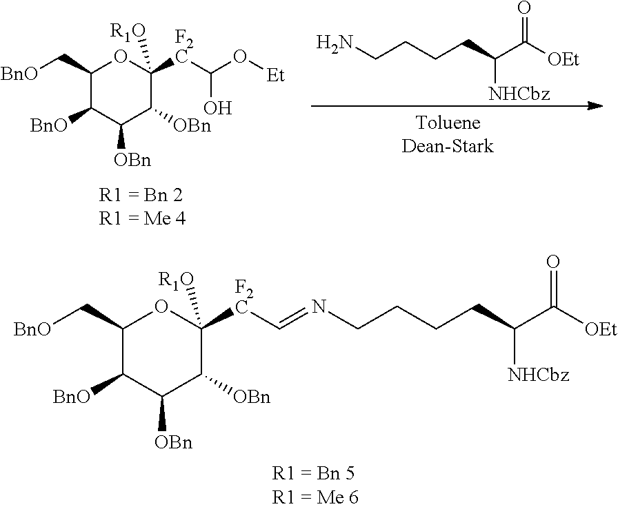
C1(C[BnO])C([BnO])C([OBn])C([OBn])C([F2C]C=NCCCCC(C([OEt])=O)[NHCbz])([R1O])O1.C1(C[BnO])C([BnO])C([OBn])C([OBn])C([F2C]C(O)O[Et])([R1O])O1.C(CCCC(C([OEt])=O)[NHCbz])N
